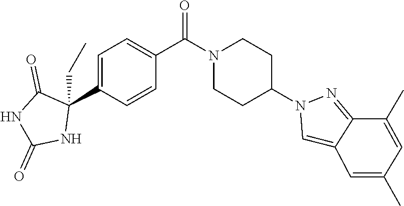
C1=C(C2(CC)C(=O)NC(=O)N2)C=CC(C(N2CCC(N3C=C4C(=N3)C(C)=CC(C)=C4)CC2)=O)=C1
